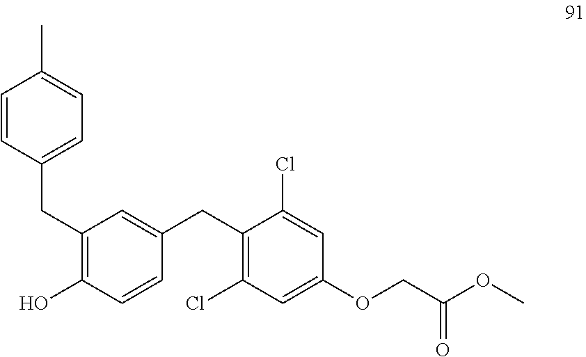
C1=CC(CC2=C(O)C=CC(CC3=C(Cl)C=C(OCC(OC)=O)C=C3Cl)=C2)=CC=C1C
